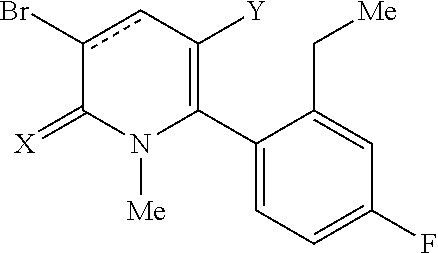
C1(C2=C([Y])cc(Br)C(=[X])N2[Me])=CC=C(F)C=C1C[Me]
